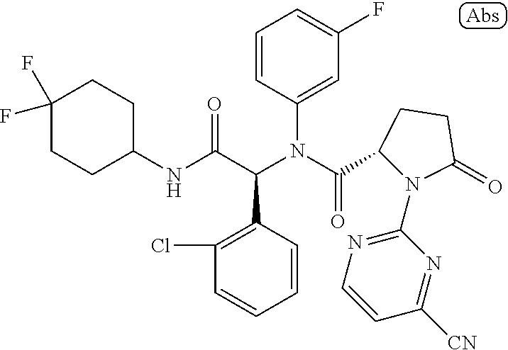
C1=CC(N(C(=O)C2N(C3=NC=CC([CN])=N3)C(=O)CC2)C(C(NC2CCC(F)(F)CC2)=O)C2=C(Cl)C=CC=C2)=CC(F)=C1
